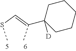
C(SC)=C(C)C1([D])CCCCC1
